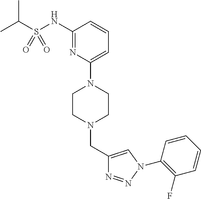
C1=C(N2CCN(CC3=CN(C4=C(F)C=CC=C4)N=N3)CC2)N=C(NS(C(C)C)(=O)=O)C=C1
